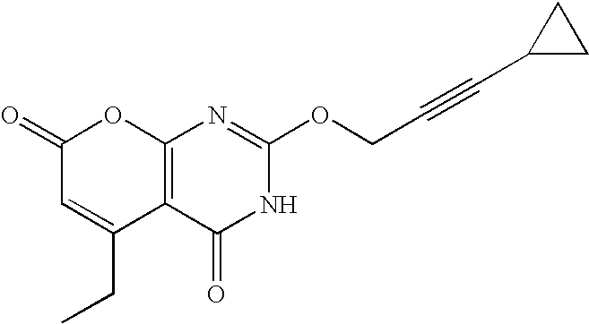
C12=C(C(=O)NC(OCC#CC3CC3)=N1)C(CC)=CC(=O)O2
